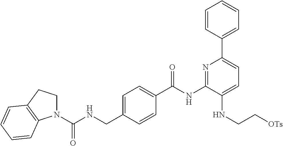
C1=C(CNC(N2CCC3=C2C=CC=C3)=O)C=CC(C(NC2=NC(C3=CC=CC=C3)=CC=C2NCC[OTs])=O)=C1
